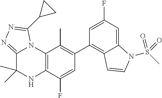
C1(C2=C3C(=CC(F)=C2)N(S(C)(=O)=O)C=C3)=C(C)C2=C(C(F)=C1)NC(C)(C)C1=NN=C(C3CC3)N21
